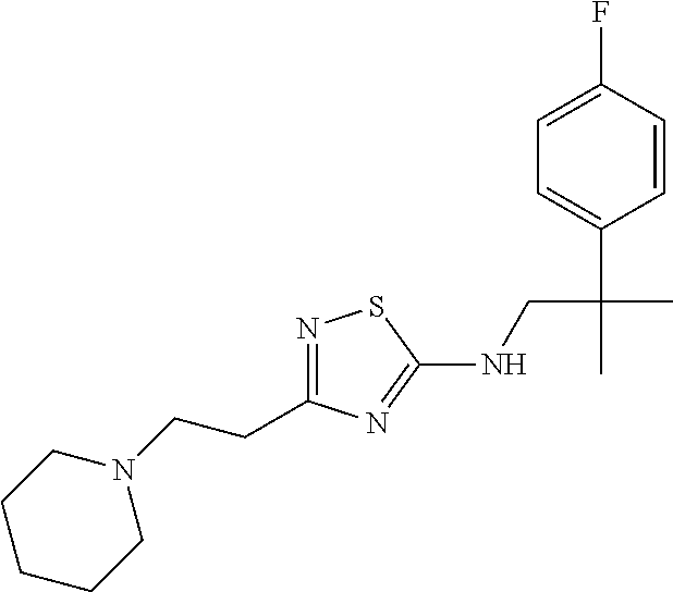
N1=C(CCN2CCCCC2)N=C(NCC(C)(C2=CC=C(F)C=C2)C)S1
